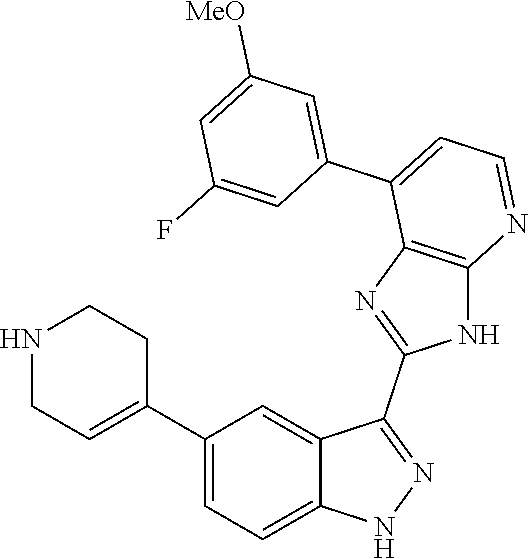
C1(C2=CC=C3C(=C2)C(C2=NC4=C(N2)N=CC=C4C2=CC([MeO])=CC(F)=C2)=NN3)=CCNCC1
